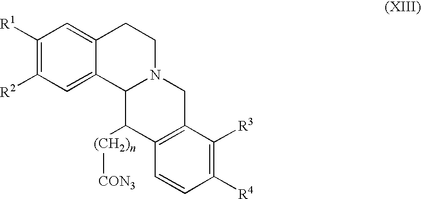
C1([R1])=C([R2])C=C2C(=C1)CCN1C2C([(CH2)n][CON3])C2=C(C1)C([R3])=C([R4])C=C2
